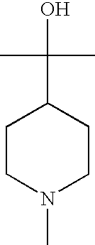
C1CN(C)CCC1C(C)(O)C
